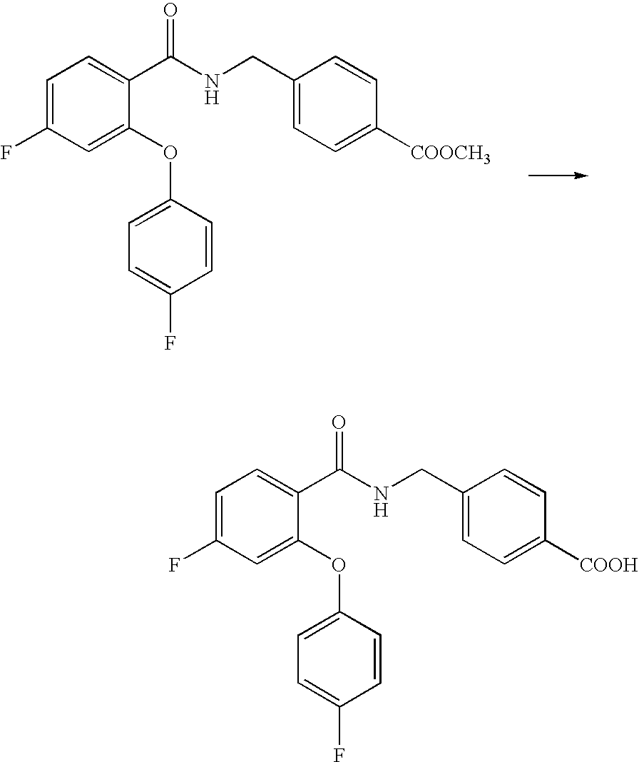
C1=C(F)C=C(OC2=CC=C(F)C=C2)C(C(=O)NCC2=CC=C([COOCH3])C=C2)=C1.C1=C(F)C=C(OC2=CC=C(F)C=C2)C(C(=O)NCC2=CC=C([COOH])C=C2)=C1
